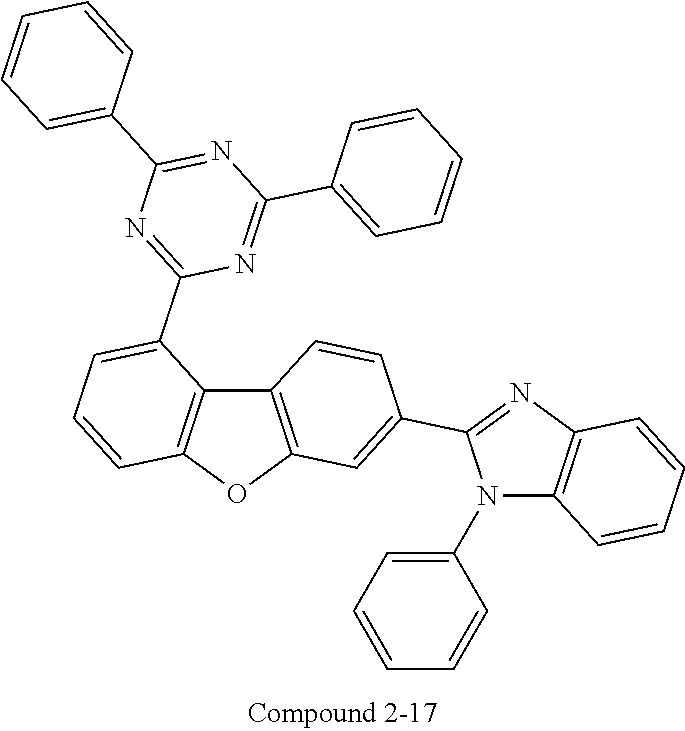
C12=C(OC3=C1C(C1=NC(C4=CC=CC=C4)=NC(C4=CC=CC=C4)=N1)=CC=C3)C=C(C1=NC3=C(N1C1=CC=CC=C1)C=CC=C3)C=C2
